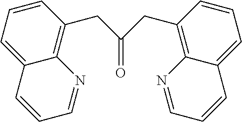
O=C(CC1=C2C(=CC=C1)C=CC=N2)CC1=C2C(=CC=C1)C=CC=N2
